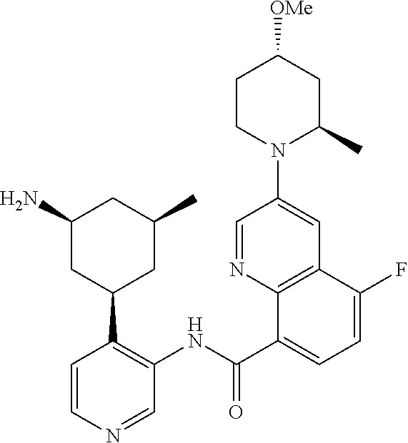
C1=CN=CC(NC(C2=CC=C(F)C3=C2N=CC(N2C(C)CC([OMe])CC2)=C3)=O)=C1C1CC(N)CC(C)C1
